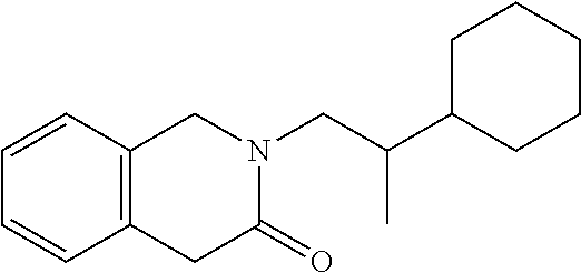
C1=CC2=C(C=C1)CN(CC(C1CCCCC1)C)C(=O)C2
